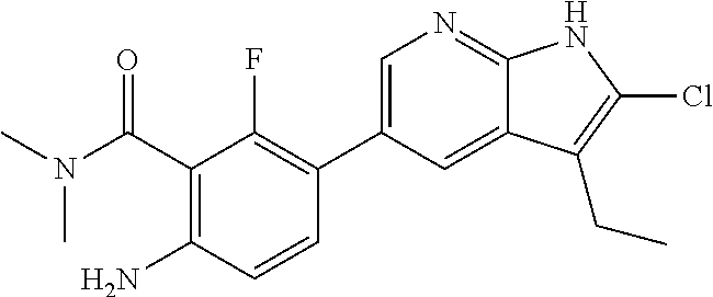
C(C1=C(N)C=CC(C2=CN=C3C(=C2)C(CC)=C(Cl)N3)=C1F)(=O)N(C)C
